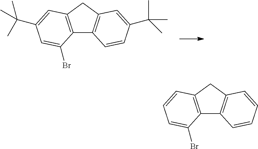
C12=C(CC3=C1C=CC(C(C)(C)C)=C3)C=C(C(C)(C)C)C=C2Br.C12=C(CC3=C1C=CC=C3)C=CC=C2Br
